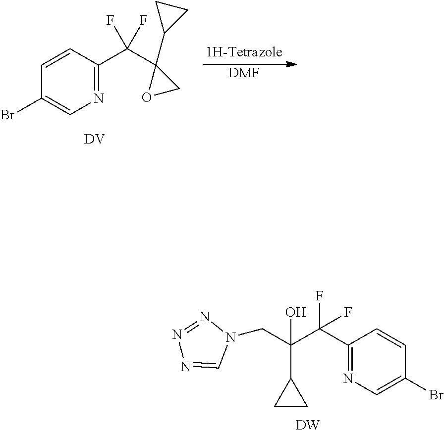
C1(C(C(CN2N=NN=C2)(C2CC2)O)(F)F)=NC=C(Br)C=C1.[DW].N1=C(C(C2(C3CC3)OC2)(F)F)C=CC(Br)=C1.[DV].[DMF]
